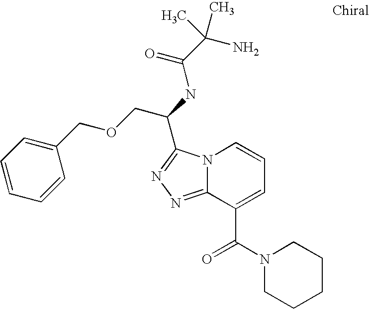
N12C(=NN=C1C(NC(C(N)(C)C)=O)COCC1=CC=CC=C1)C(C(N1CCCCC1)=O)=CC=C2
